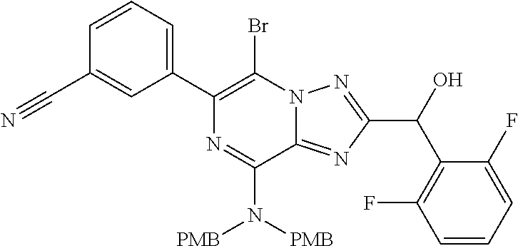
C1(C2=CC=CC(C#N)=C2)=C(Br)N2C(=NC(C(O)C3=C(F)C=CC=C3F)=N2)C(N([PMB])[PMB])=N1
